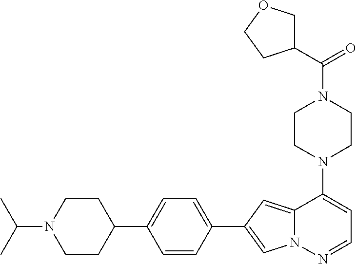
N1(C2=CC=NN3C2=CC(C2=CC=C(C4CCN(C(C)C)CC4)C=C2)=C3)CCN(C(=O)C2COCC2)CC1
